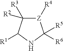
[Z]1([R4])C([R3])([R2])C([R1])NC1([R5])[R6]
